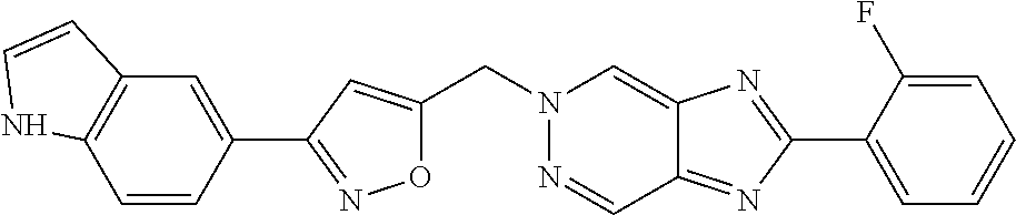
C(N1N=CC2=NC(C3=CC=CC=C3F)=NC2=C1)C1=CC(C2=CC3=C(C=C2)NC=C3)=NO1
